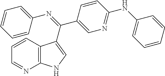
C1=CC2=C(N=C1)NC=C2C(=NC1=CC=CC=C1)C1=CN=C(NC2=CC=CC=C2)C=C1
